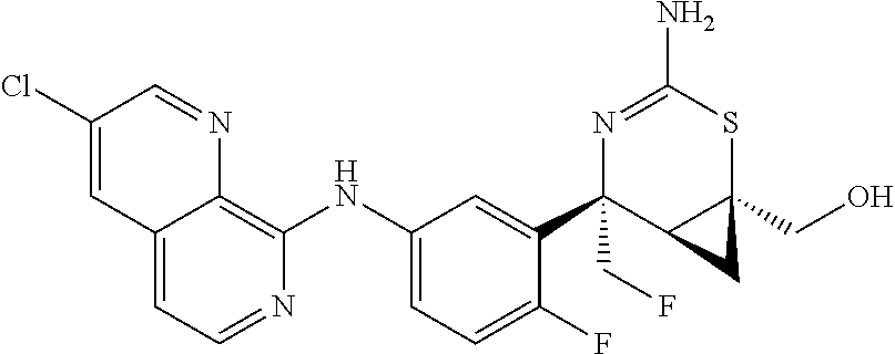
C12=CC=NC(NC3=CC=C(F)C(C4(CF)C5C(CO)(SC(N)=N4)C5)=C3)=C1N=CC(Cl)=C2
